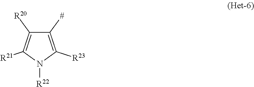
C1([#])=C([R23])N([R22])C([R21])=C1[R20]
